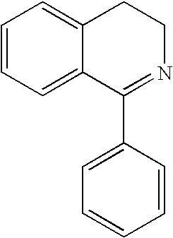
C1=CC=C2C(=C1)CCN=C2C1=CC=CC=C1
